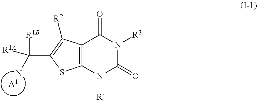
[A1].C12=C(N([R4])C(=O)N([R3])C1=O)SC(C(N)([R1A])[R1B])=C2[R2]
